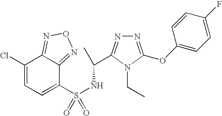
N1=C(OC2=CC=C(F)C=C2)N(CC)C(C(C)NS(=O)(C2=CC=C(Cl)C3=NON=C23)=O)=N1
